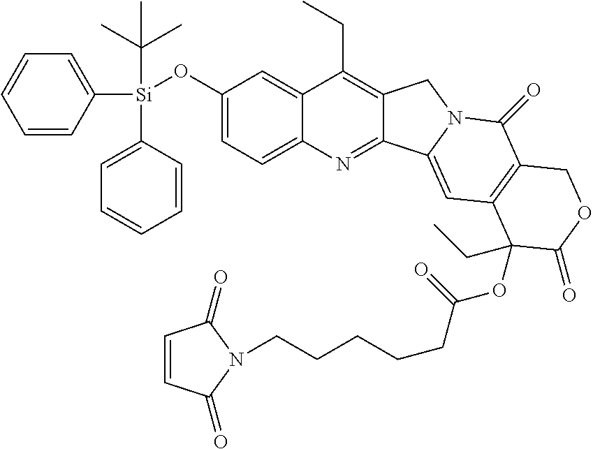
C1=CC([Si](C2=CC=CC=C2)(C(C)(C)C)OC2=CC=C3C(=C2)C(CC)=C2C(=N3)C3=CC4=C(C(=O)N3C2)COC(=O)C4(CC)OC(=O)CCCCCN2C(=O)C=CC2=O)=CC=C1
